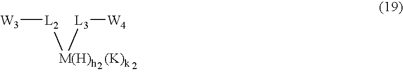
[W3][L2][M(H)h   (K)k][L3][W4]
